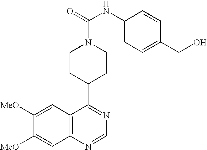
C12=C(N=CN=C1C1CCN(C(=O)NC3=CC=C(CO)C=C3)CC1)C=C([MeO])C([MeO])=C2
